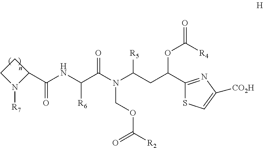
C1(C(NC(C(N(C(CC(C2=NC([CO2H])=CS2)OC(=O)[R4])[R5])COC([R2])=O)=O)[R6])=O)CCN1[R7]
